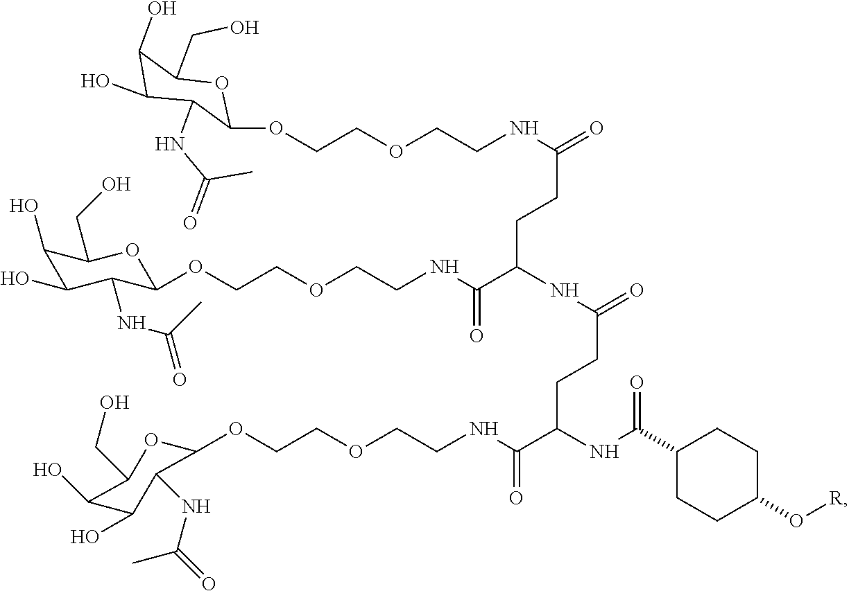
C1(O)C(O)C(NC(C)=O)C(OCCOCCNC(CCC(C(NCCOCCOC2C(NC(C)=O)C(O)C(O)C(CO)O2)=O)NC(CCC(C(NCCOCCOC2OC(CO)C(O)C(O)C2NC(=O)C)=O)NC(C2CCC(O[R])CC2)=O)=O)=O)OC1CO
